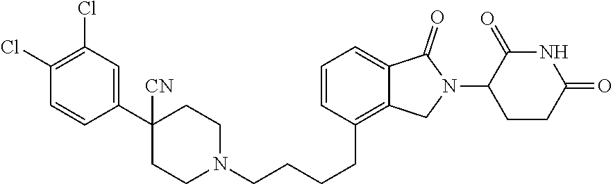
C1(Cl)=C(Cl)C=C(C2([CN])CCN(CCCCC3=C4C(=CC=C3)C(=O)N(C3CCC(=O)NC3=O)C4)CC2)C=C1
